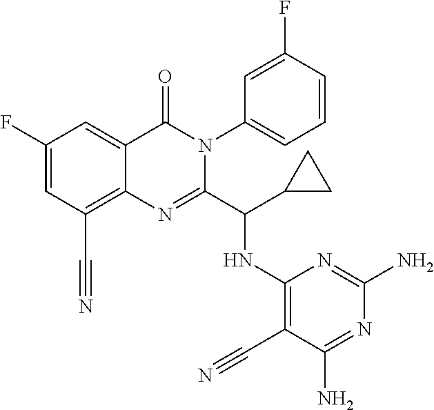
C1(F)=CC(C#N)=C2C(=C1)C(=O)N(C1=CC=CC(F)=C1)C(C(NC1=C(C#N)C(N)=NC(N)=N1)C1CC1)=N2
